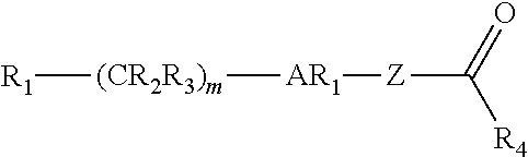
[R1][(CR2R3)m][AR1][Z]C(=O)[R4]
